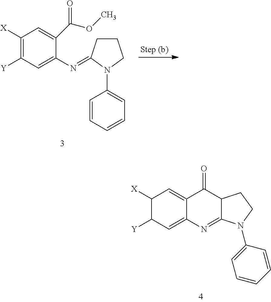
C1([X])=C([Y])C=C(N=C2CCCN2C2=CC=CC=C2)C(C(OC)=O)=C1.C1([X])C([Y])C=C2C(=C1)C(=O)C1C(=N2)N(C2=CC=CC=C2)CC1
